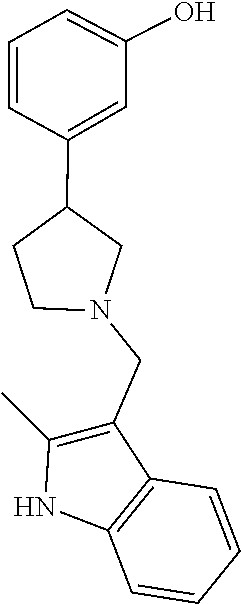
C1(CN2CC(C3=CC(O)=CC=C3)CC2)=C(C)NC2=C1C=CC=C2
